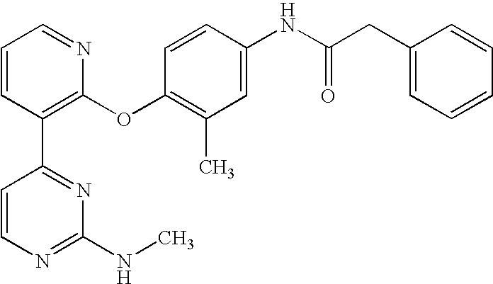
C1=CC(C2=NC(NC)=NC=C2)=C(OC2=C(C)C=C(NC(CC3=CC=CC=C3)=O)C=C2)N=C1
